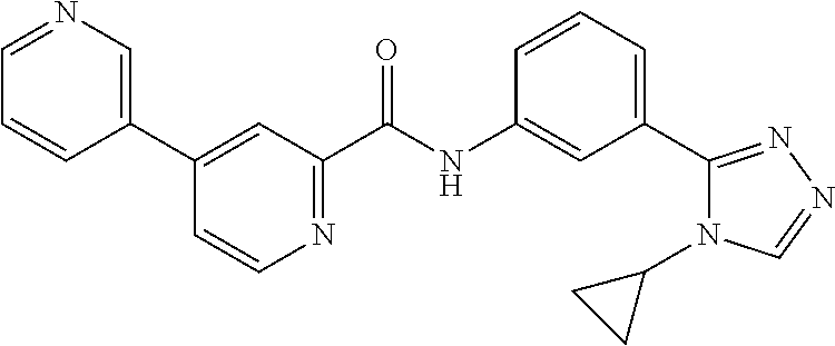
C1(C2=CC(C(NC3=CC(C4=NN=CN4C4CC4)=CC=C3)=O)=NC=C2)=CN=CC=C1
